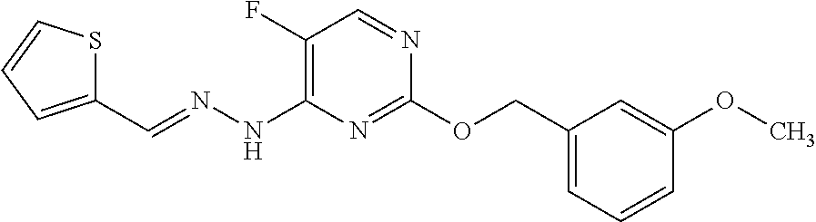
C1(F)=C(NN=CC2=CC=CS2)N=C(OCC2=CC=CC(OC)=C2)N=C1
